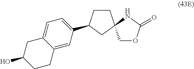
C1OC(=O)NC12CCC(C1=CC=C3C(=C1)CCC(O)C3)C2
